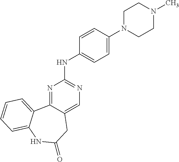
N1=C2C(=CN=C1NC1=CC=C(N3CCN(C)CC3)C=C1)CC(=O)NC1=CC=CC=C21
